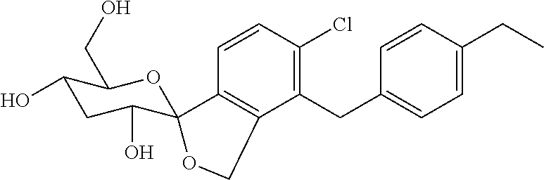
C1=CC(Cl)=C(CC2=CC=C(CC)C=C2)C2=C1C1(C(O)CC(O)C(CO)O1)OC2
